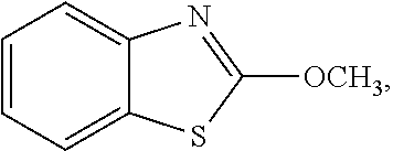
C1=C2C(=CC=C1)N=C([OCH3])S2
